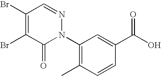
BrC1=C(Br)C(=O)N(C2=C(C)C=CC(C(=O)O)=C2)N=C1
